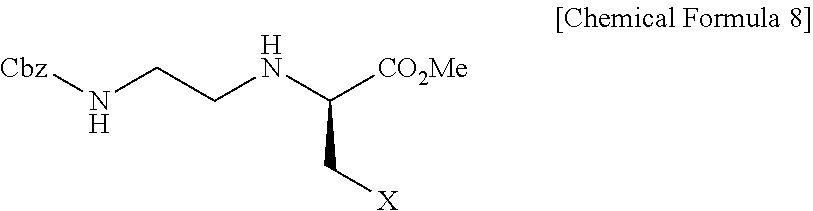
C(C[X])([CO2Me])NCCN[Cbz]
